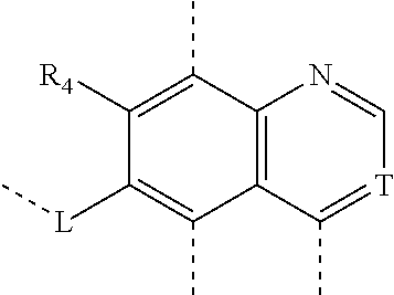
C12=C(C(C)=[T]C=N1)C(C)=C([L]C)C([R4])=C2C
